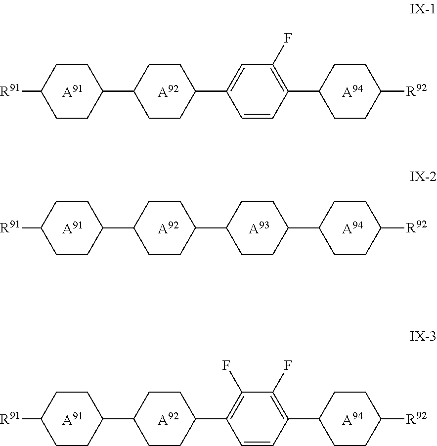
C1CC(C2CCC(C3=CC(F)=C(C4CCC([R92])CC4)C=C3)CC2)CCC1[R91].[A91].[A92].[A94].C1CC(C2CCC(C3CCC(C4CCC([R92])CC4)CC3)CC2)CCC1[R91].[A91].[A92].[A93].[A94].C1CC(C2CCC(C3=C(F)C(F)=C(C4CCC([R92])CC4)C=C3)CC2)CCC1[R91].[A91].[A92].[A94]
